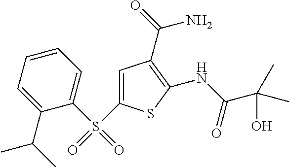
C1=C(S(C2=CC=CC=C2C(C)C)(=O)=O)SC(NC(C(O)(C)C)=O)=C1C(=O)N
